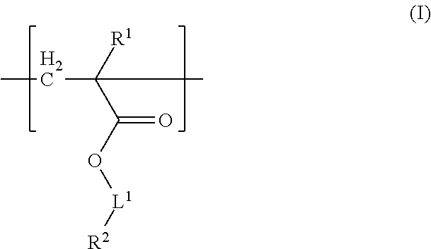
CCC([R1])(C(O[L1][R2])=O)C
